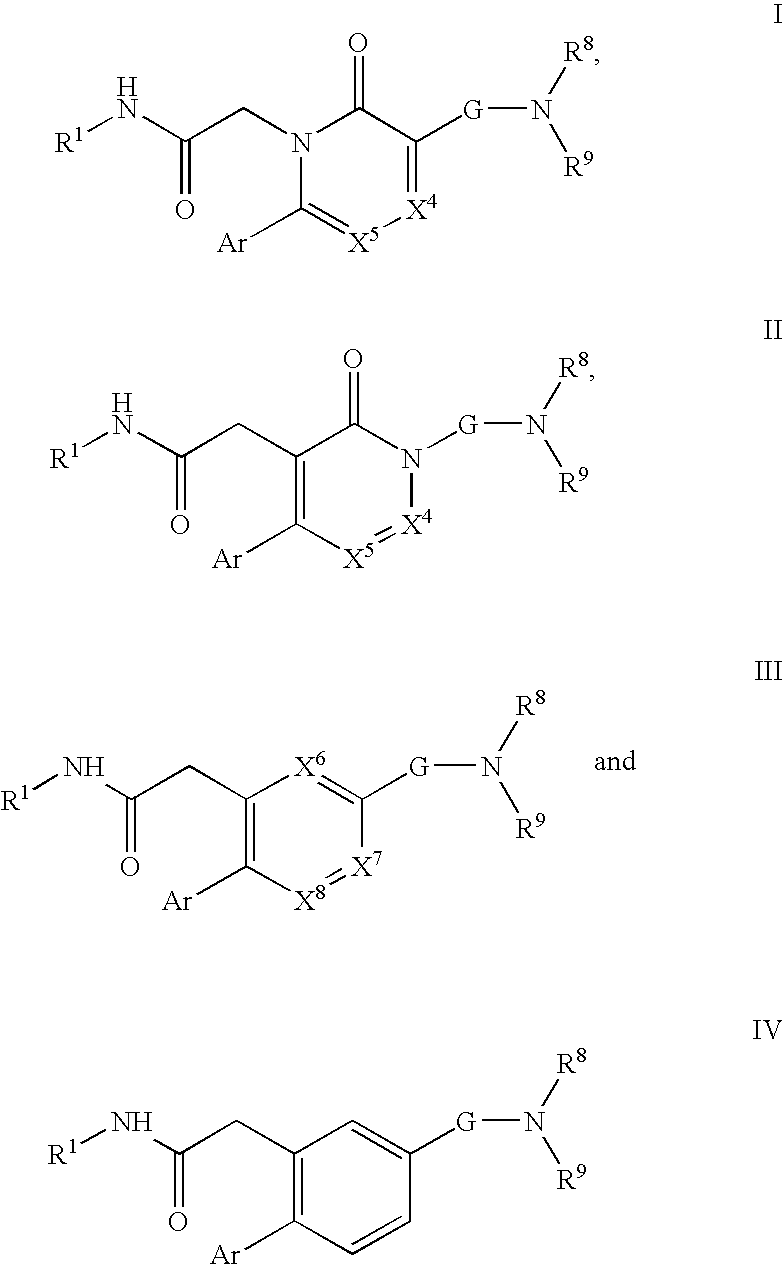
[R1]NC(CC1=C([Ar])[X8]=[X7]C([G]N([R8])[R9])=[X6]1)=O.[R1]NC(CN1C([Ar])=[X5][X4]=C([G]N([R8])[R9])C1=O)=O.[R1]NC(CC1=C([Ar])[X5]=[X4]N([G]N([R8])[R9])C1=O)=O.[R1]NC(CC1=C([Ar])C=CC([G]N([R8])[R9])=C1)=O
